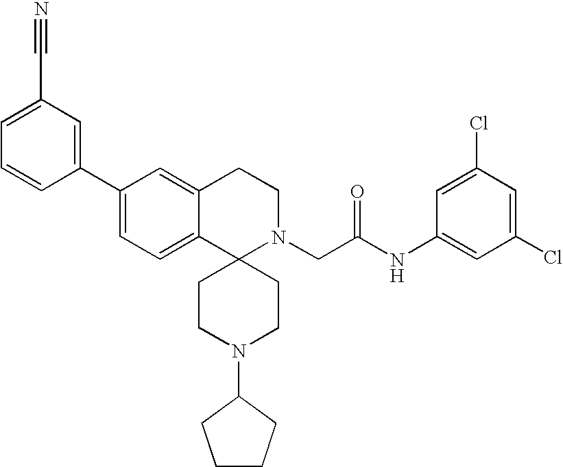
C1(C2=CC=C3C(=C2)CCN(CC(NC2=CC(Cl)=CC(Cl)=C2)=O)C32CCN(C3CCCC3)CC2)=CC(C#N)=CC=C1
